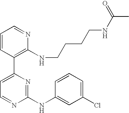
C1=CC(C2=CC=NC(NC3=CC(Cl)=CC=C3)=N2)=C(NCCCCNC(C)=O)N=C1
